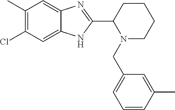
C1(C)=C(Cl)C=C2C(=C1)N=C(C1N(CC3=CC=CC(C)=C3)CCCC1)N2
